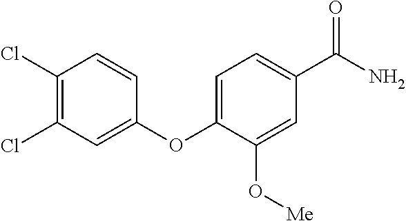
C1=C(OC2=CC(Cl)=C(Cl)C=C2)C(O[Me])=CC(C(=O)N)=C1
